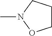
N1(C)OCCC1
